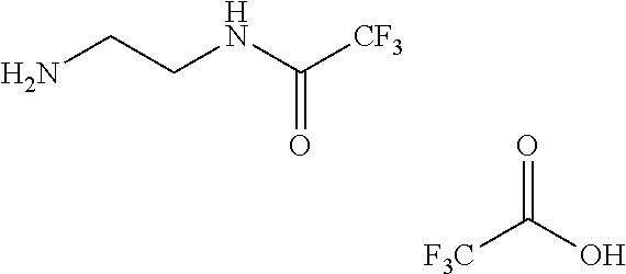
NCCNC([CF3])=O.[F3C]C(=O)O
